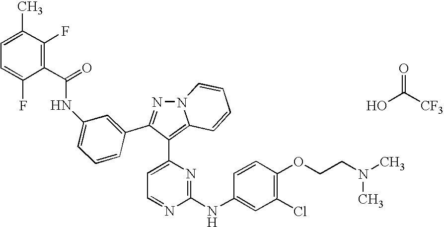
C1(NC(C2=C(F)C(C)=CC=C2F)=O)=CC=CC(C2=NN3C=CC=CC3=C2C2=CC=NC(NC3=CC(Cl)=C(OCCN(C)C)C=C3)=N2)=C1.O=C([CF3])O
